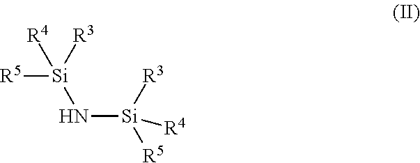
N([Si]([R5])([R3])[R4])[Si]([R5])([R3])[R4]
